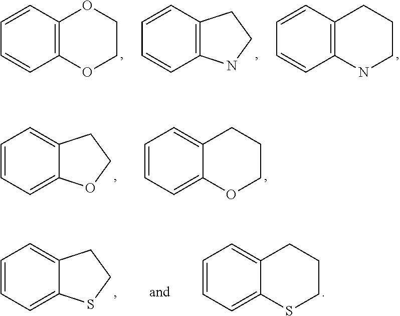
C12=C(C=CC=C1)CCCN2.C12=C(C=CC=C1)CCN2.C12=C(C=CC=C1)OCCO2.C12=CC=CC=C1CCO2.C12=CC=CC=C1CCCO2.C12=CC=CC=C1CCS2.C12=CC=CC=C1CCCS2
